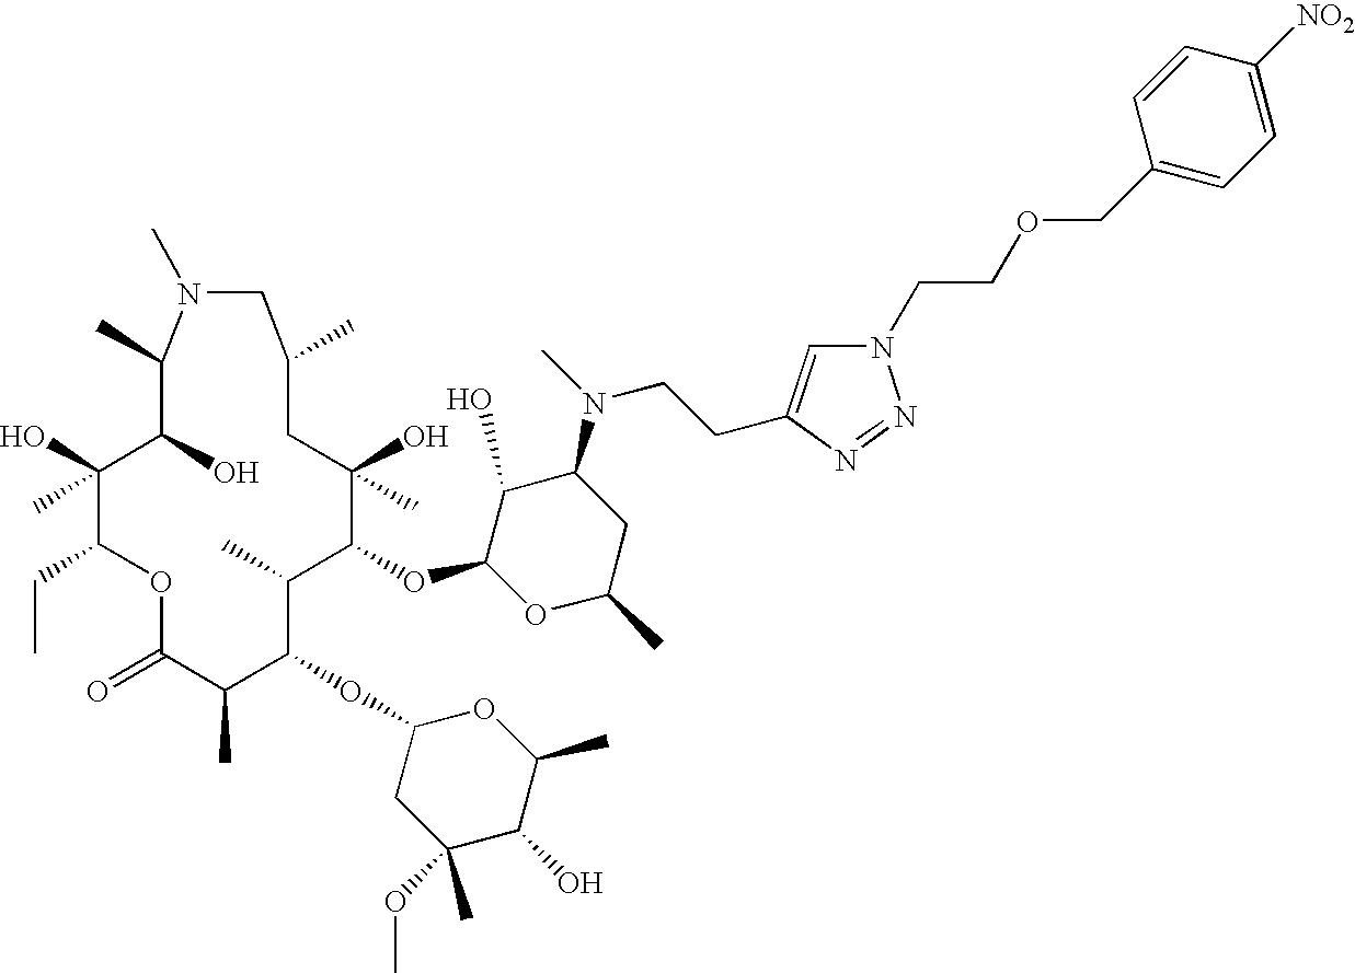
O1C(=O)C(C)C(OC2CC(OC)(C)C(O)C(C)O2)C(C)C(OC2OC(C)CC(N(CCC3=CN(CCOCC4=CC=C([NO2])C=C4)N=N3)C)C2O)C(O)(C)CC(C)CN(C)C(C)C(O)C(O)(C)C1CC
